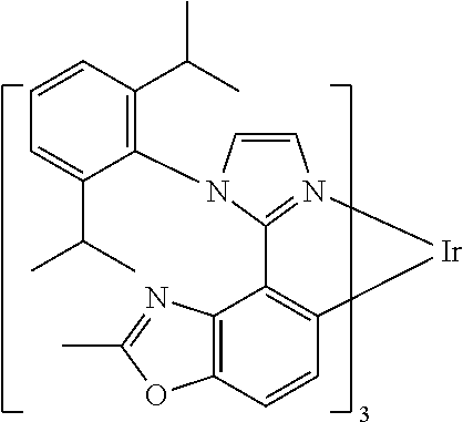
C1=CN(C2=C(C(C)C)C=CC=C2C(C)C)C2=N1[Ir]C1=C2C2=C(C=C1)OC(C)=N2
